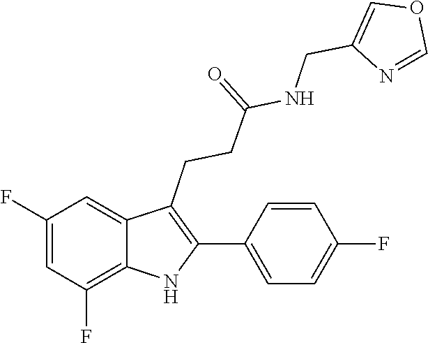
C1=CC(F)=CC=C1C1=C(CCC(=O)NCC2=COC=N2)C2=CC(F)=CC(F)=C2N1
